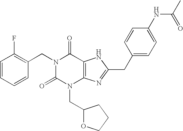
C1=CC=CC(CN2C(=O)N(CC3OCCC3)C3=C(C2=O)NC(CC2=CC=C(NC(=O)C)C=C2)=N3)=C1F
